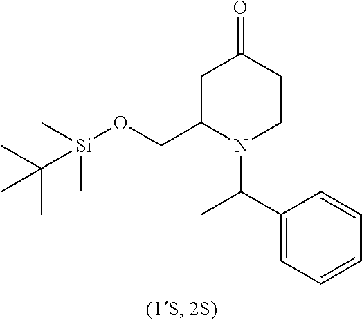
C1C(CO[Si](C)(C)C(C)(C)C)N(C(C2=CC=CC=C2)C)CCC1=O
